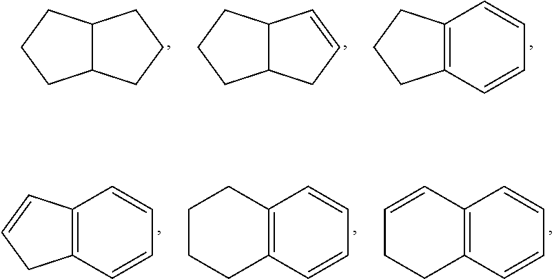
C12C(CCC1)CCC2.C12C(CCC1)C=CC2.C12=C(CCC1)C=CC=C2.C12=C(C=CC1)C=CC=C2.C12=C(C=CC=C1)CCCC2.C12=C(C=CC=C1)C=CCC2
